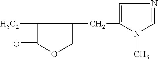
C1([H5C2])C(=O)OCC1CC1=CN=CN1C
